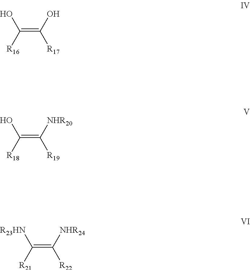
C(=C(O)[R17])([R16])O.C(=C([NHR20])[R19])([R18])O.C(=C([NHR24])[R22])([R21])[R23HN]
